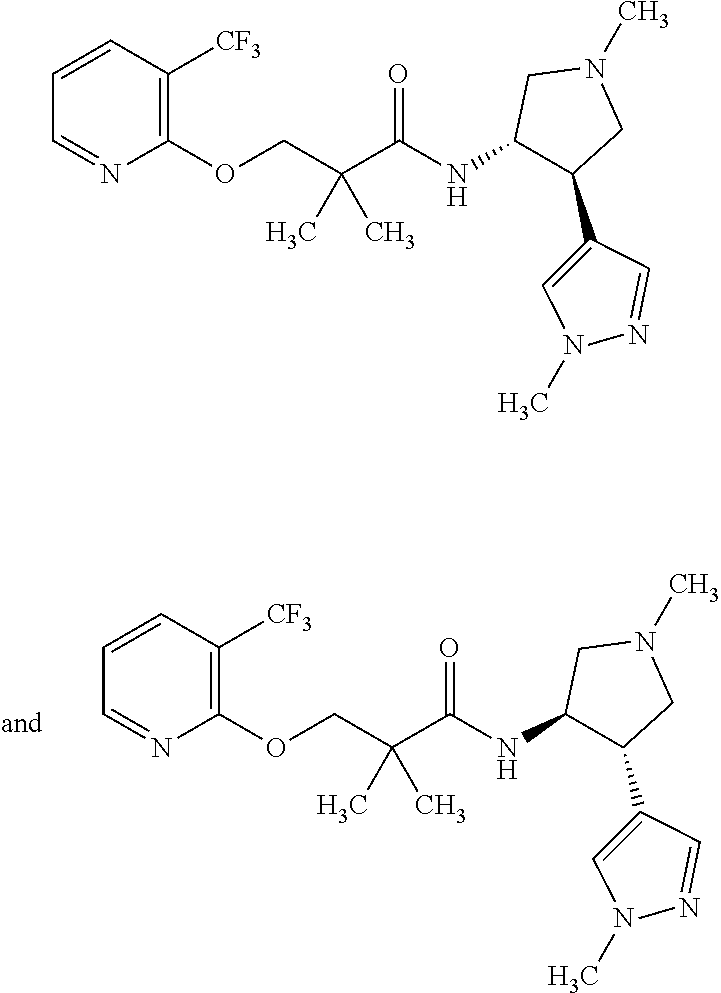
C1=CC=NC(OCC(C(NC2C(C3=CN(C)N=C3)CN(C)C2)=O)(C)C)=C1[CF3].C1=CC=NC(OCC(C(NC2C(C3=CN(C)N=C3)CN(C)C2)=O)(C)C)=C1[CF3]
